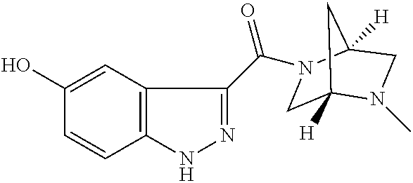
C1(O)=CC2=C(C=C1)NN=C2C(=O)N1CC2([H])N(C)CC1([H])C2
